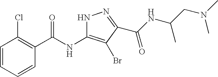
C1=CC=CC(C(NC2=C(Br)C(C(NC(CN(C)C)C)=O)=NN2)=O)=C1Cl
